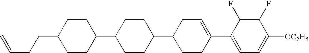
C1(F)=C(F)C(C2=CCC(C3CCC(C4CCC(CCC=C)CC4)CC3)CC2)=CC=C1[OC2H5]
